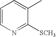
C1=CN=C([SCH3])C(C)=C1
